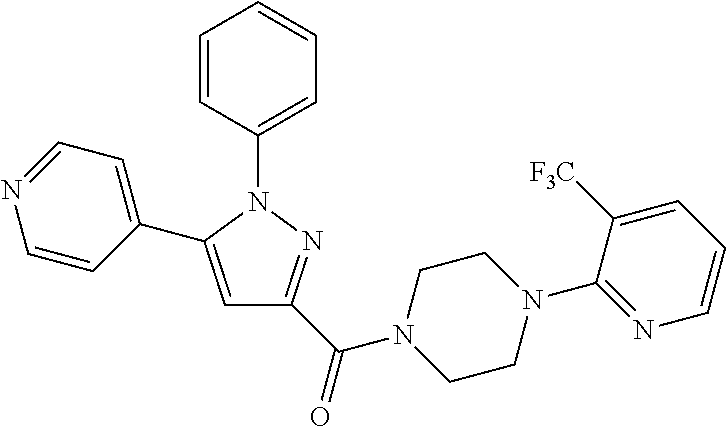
C1=CC(N2C(C3=CC=NC=C3)=CC(C(N3CCN(C4=NC=CC=C4[F3C])CC3)=O)=N2)=CC=C1
